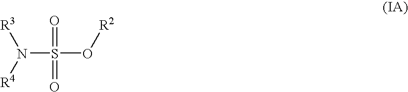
N(S(O[R2])(=O)=O)([R4])[R3]
